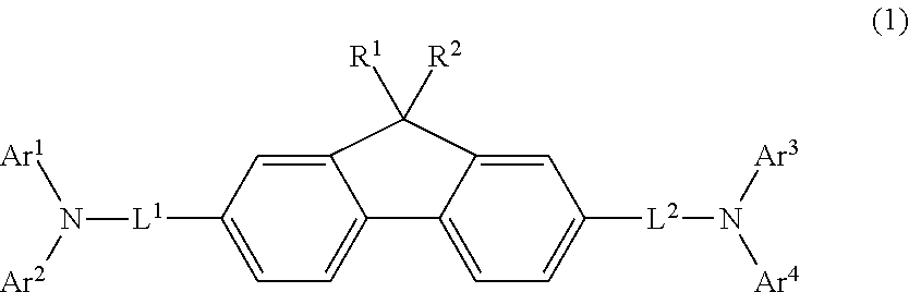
C1([L1]N([Ar1])[Ar2])=CC=C2C(=C1)C([R2])([R1])C1=CC([L2]N([Ar4])[Ar3])=CC=C21
